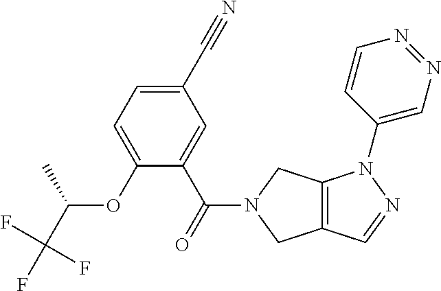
O(C1=CC=C(C#N)C=C1C(=O)N1CC2=C(C1)N(C1=CN=NC=C1)N=C2)C(C(F)(F)F)C
